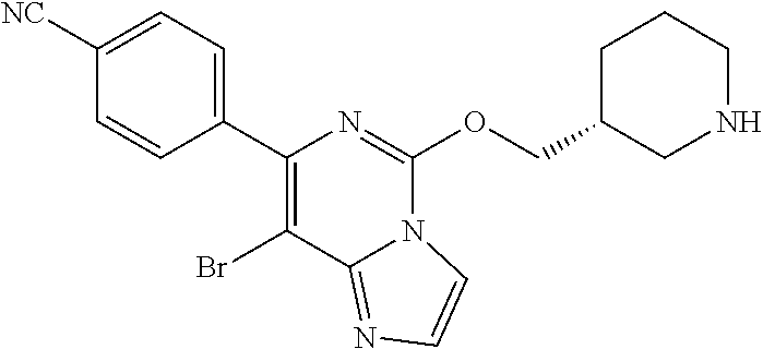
C1([NC])=CC=C(C2=C(Br)C3=NC=CN3C(OCC3CNCCC3)=N2)C=C1
